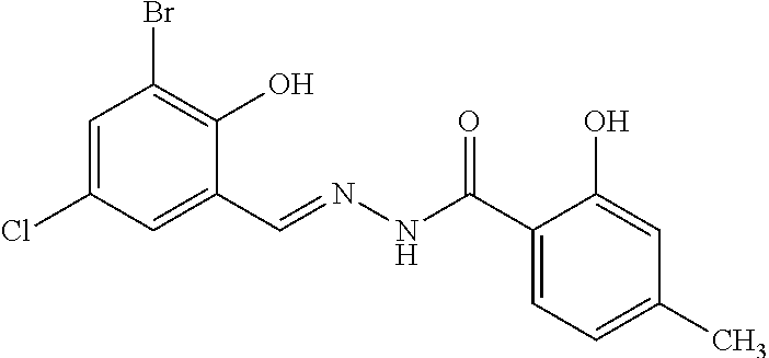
C1=C(Cl)C=C(C=NNC(C2=CC=C(C)C=C2O)=O)C(O)=C1Br
